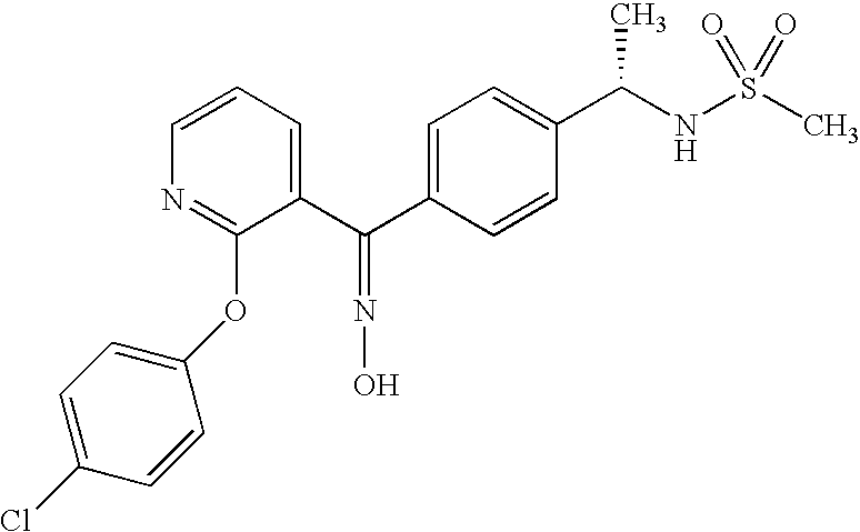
C(C1=CC=C(C(NS(C)(=O)=O)C)C=C1)(C1=CC=CN=C1OC1=CC=C(Cl)C=C1)=NO
